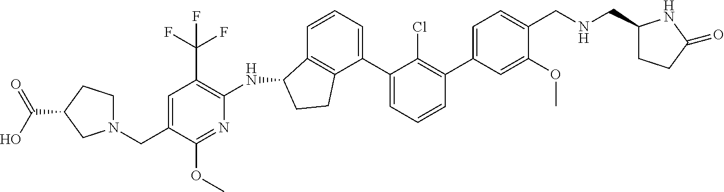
N(CC1=CC=C(C2=C(Cl)C(C3=CC=CC4=C3CCC4NC3=C(C(F)(F)F)C=C(CN4CCC(C(O)=O)C4)C(OC)=N3)=CC=C2)C=C1OC)CC1CCC(=O)N1
